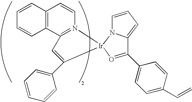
C1=CC2=C(C=C1)C1=N(C=C2)[Ir]2(C(C3=CC=CC=C3)=C1)O=C(C1=CC=C(C=C)C=C1)C1=CC=CN21
